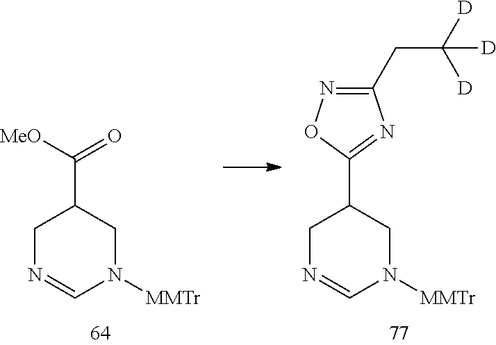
C(C1CN=CN([MMTr])C1)([MeO])=O.C1(CC([D])([D])[D])=NOC(C2CN=CN([MMTr])C2)=N1
